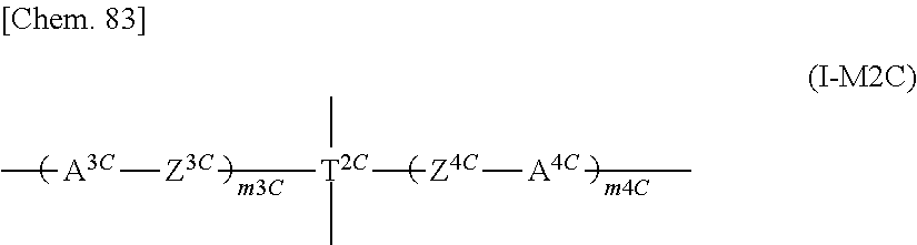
[A3C](C)[Z3C][T2C]([Z4C][A4C]C)(C)C
